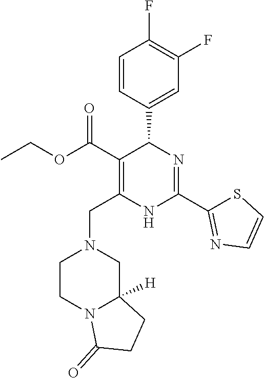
C1=C(C2C(C(=O)OCC)=C(CN3CCN4C([H])(C3)CCC4=O)NC(C3=NC=CS3)=N2)C=CC(F)=C1F
